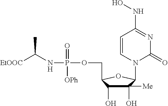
C1(O)([Me])C(O)C(COP(=O)([OPh])NC([EtOOC])C)OC1N1C=CC(NO)=NC1=O
